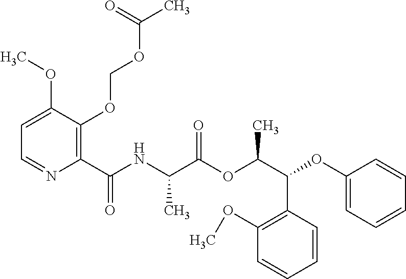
C1=C(OC)C(OCOC(C)=O)=C(C(NC(C(OC(C(C2=C(OC)C=CC=C2)OC2=CC=CC=C2)C)=O)C)=O)N=C1
